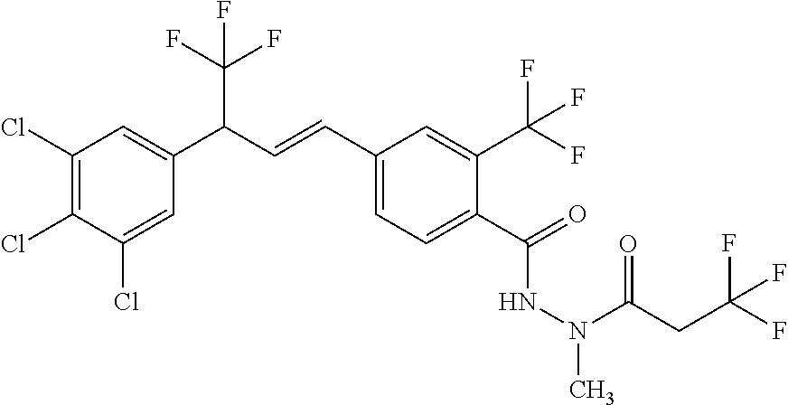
C1(Cl)=C(Cl)C(Cl)=CC(C(C=CC2=CC=C(C(=O)NN(C)C(CC(F)(F)F)=O)C(C(F)(F)F)=C2)C(F)(F)F)=C1
